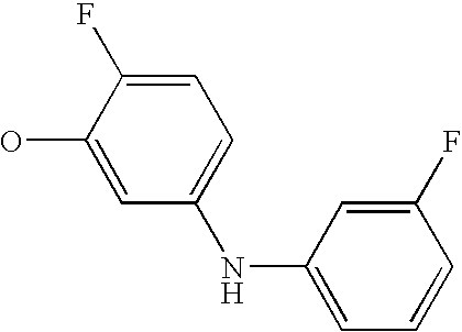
C1(NC2=CC=CC(F)=C2)=CC=C(F)C(O)=C1
